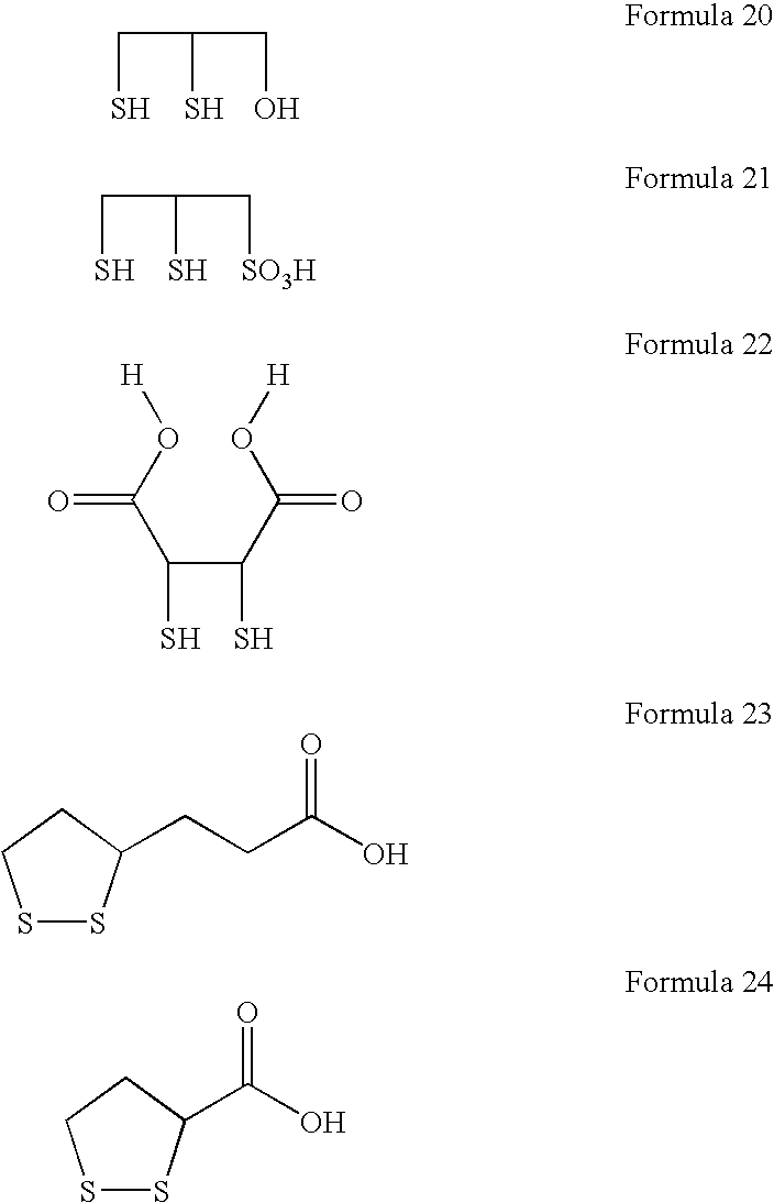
C(C(CO)S)S.C(C(C[SO3H])S)S.O(C(C(C(C(O[H])=O)S)S)=O)[H].S1SC(CCC(O)=O)CC1.S1SC(C(O)=O)CC1
